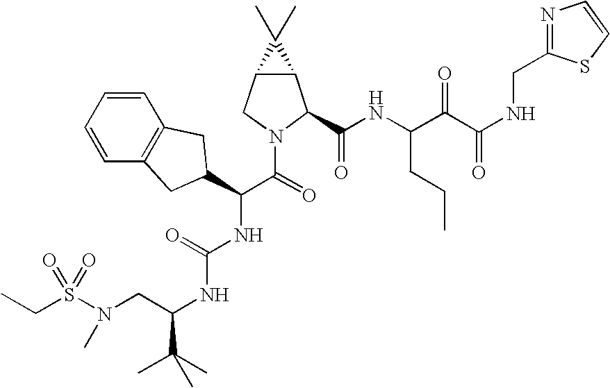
C(C)S(N(CC(NC(NC(C(=O)N1C(C(NC(C(C(NCC2=NC=CS2)=O)=O)CCC)=O)C2C(C1)C2(C)C)C1CC2=C(C=CC=C2)C1)=O)C(C)(C)C)C)(=O)=O
